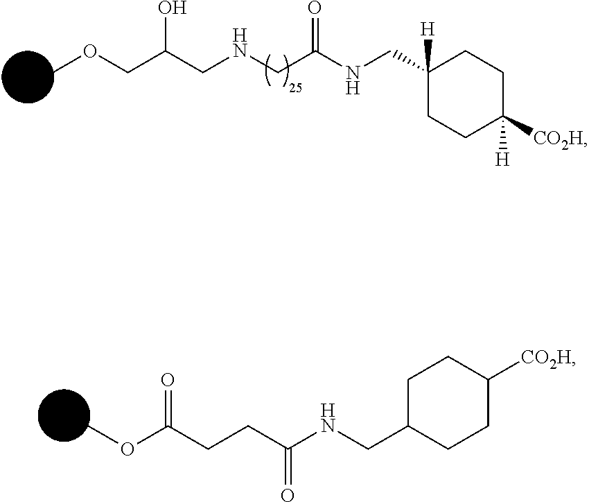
COCC(CNCC(NCC1([H])CCC([H])([CO2H])CC1)=O)O.COC(CCC(=O)NCC1CCC([CO2H])CC1)=O
